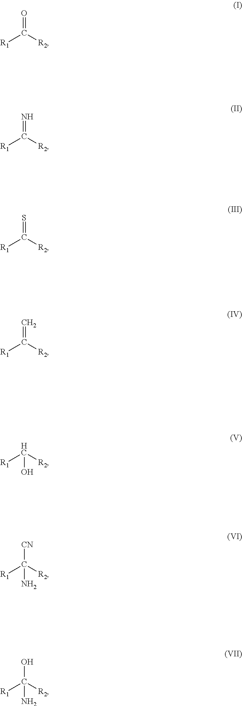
O=C([R2])[R1].N=C([R2])[R1].S=C([R2])[R1].C=C([R2])[R1].C([R2])([R1])O.C([R2])([R1])(N)[CN].C([R2])([R1])(N)O
